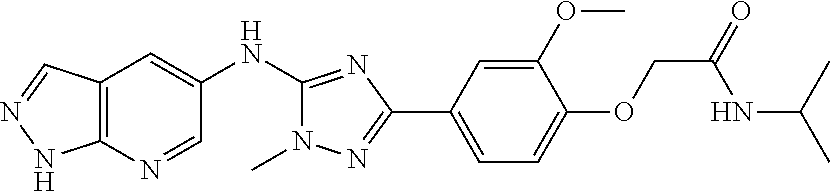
C12=C(N=CC(NC3=NC(C4=CC=C(OCC(NC(C)C)=O)C(OC)=C4)=NN3C)=C1)NN=C2
